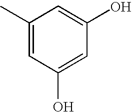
CC1=CC(O)=CC(O)=C1
